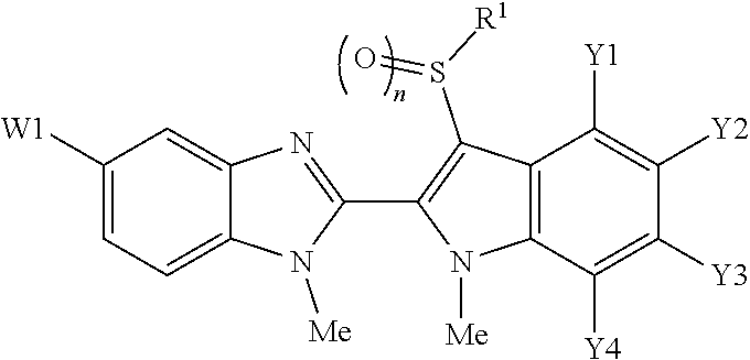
C12=CC=C([W1])C=C1N=C(C1=C(S([R1])=O)C3=C(N1[Me])C([Y4])=C([Y3])C([Y2])=C3[Y1])N2[Me]
